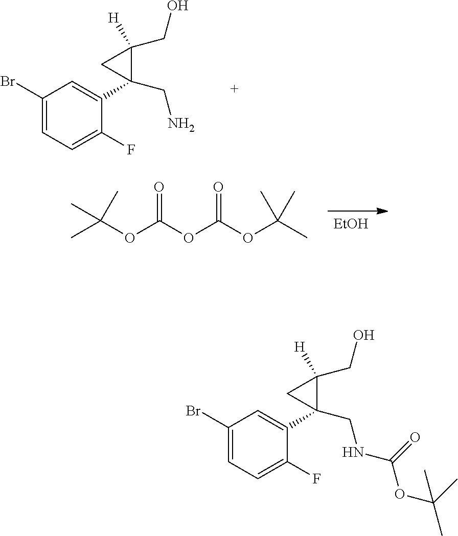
C1(Br)=CC=C(F)C(C2(CN)C(CO)([H])C2)=C1.[EtOH].CC(OC(OC(OC(C)(C)C)=O)=O)(C)C.C1(Br)=CC=C(F)C(C2(CNC(OC(C)(C)C)=O)C(CO)([H])C2)=C1
